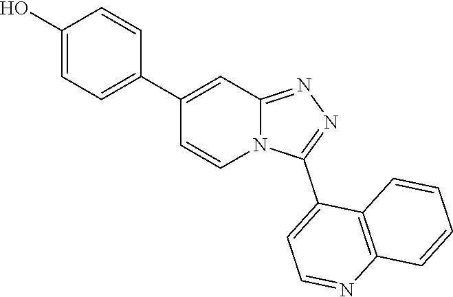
N12C(=NN=C1C1=CC=NC3=C1C=CC=C3)C=C(C1=CC=C(O)C=C1)C=C2
